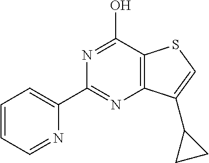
C12=C(C(O)=NC(C3=CC=CC=N3)=N1)SC=C2C1CC1
